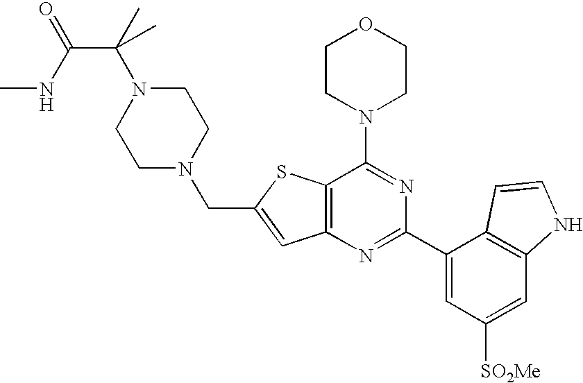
C12=C(N=C(C3=CC([SO2Me])=CC4=C3C=CN4)N=C1N1CCOCC1)C=C(CN1CCN(C(C(=O)NC)(C)C)CC1)S2
